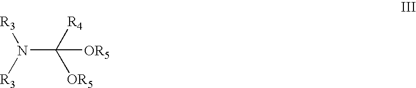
N(C([R4])([OR5])[OR5])([R3])[R3]
